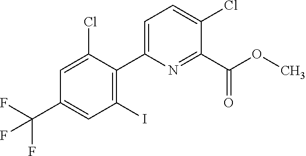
IC1=C(C2=CC=C(Cl)C(C(OC)=O)=N2)C(Cl)=CC(C(F)(F)F)=C1
